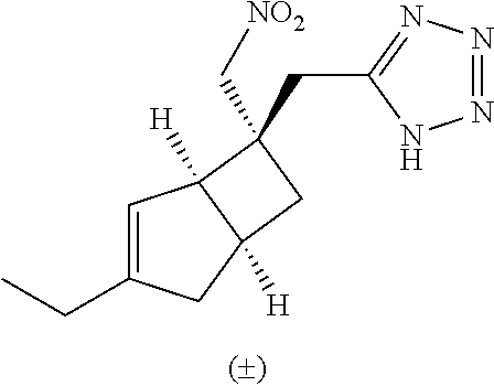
C1=C(CC)CC2([H])C1([H])C(C[NO2])(CC1=NN=NN1)C2
